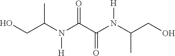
OCC(N(C(C(N(C(CO)C)[H])=O)=O)[H])C
